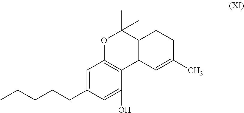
CCCCCC1=CC2=C(C(O)=C1)C1C(CCC(C)=C1)C(C)(C)O2
